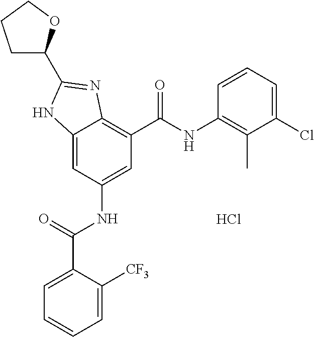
C12=CC(NC(C3=CC=CC=C3[CF3])=O)=CC(C(=O)NC3=C(C)C(Cl)=CC=C3)=C1N=C(C1CCCO1)N2.Cl
